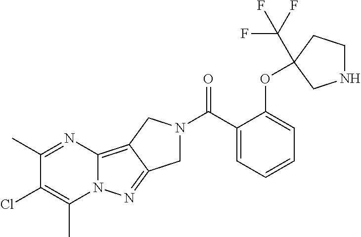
C12=C3C(=NN1C(C)=C(Cl)C(C)=N2)CN(C(C1=CC=CC=C1OC1(C(F)(F)F)CCNC1)=O)C3
